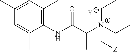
[Y].C1=C(C)C(NC(C([N+](C[Z])(CC)CC)C)=O)=C(C)C=C1C
